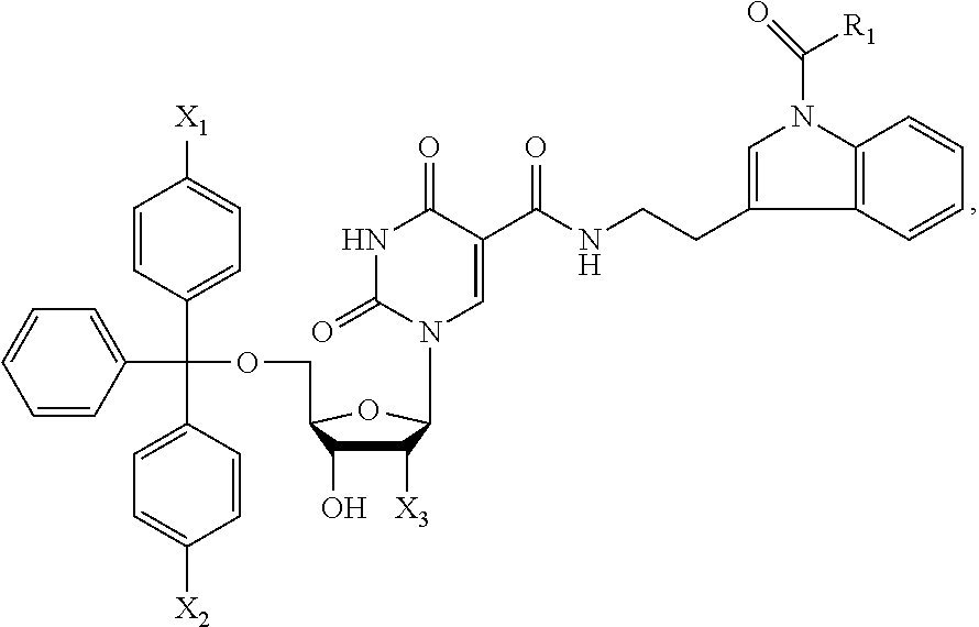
C1(C(C2=CC=C([X2])C=C2)(OCC2C(O)C([X3])C(N3C=C(C(NCCC4=CN(C(=O)[R1])C5=C4C=CC=C5)=O)C(=O)NC3=O)O2)C2=CC=CC=C2)=CC=C([X1])C=C1
